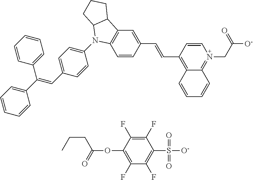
C1=CC(C=CC2=C3C(=N(CC([O-])=O)C=C2)C=CC=C3)=CC2=C1N(C1=CC=C(C=C(C3=CC=CC=C3)C3=CC=CC=C3)C=C1)C1C2CCC1.C1(F)=C(F)C(OC(CCC)=O)=C(F)C(F)=C1S(=O)([O-])=O
